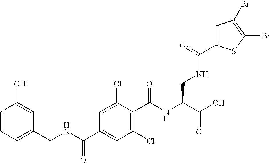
C1=CC=C(CNC(C2=CC(Cl)=C(C(NC(C(O)=O)CNC(C3=CC(Br)=C(Br)S3)=O)=O)C(Cl)=C2)=O)C=C1O
